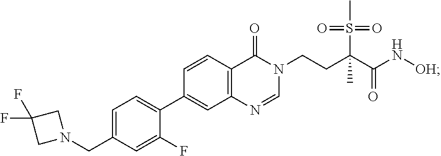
FC1(F)CN(CC2=CC=C(C3=CC4=C(C=C3)C(=O)N(CCC(C(N[OH])=O)(S(=O)(=O)C)C)C=N4)C(F)=C2)C1
